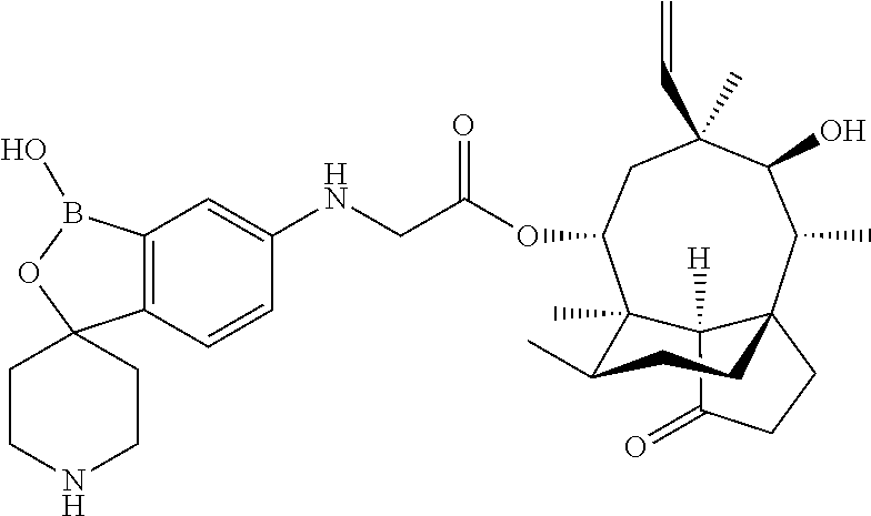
C12([H])C(=O)CCC13C(C)C(O)C(C)(C=C)CC(OC(CNC1=CC4=C(C=C1)C1(OB4O)CCNCC1)=O)C2(C)C(C)CC3
